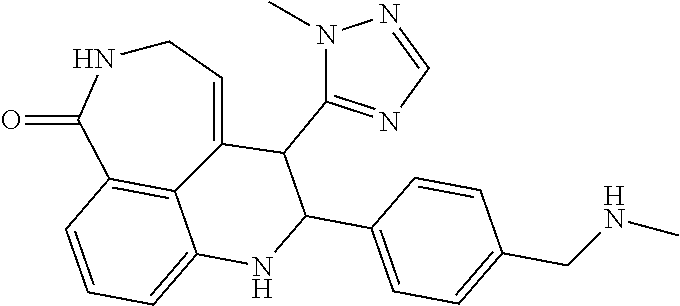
C1NC(=O)C2=C3C(=CC=C2)NC(C2=CC=C(CNC)C=C2)C(C2=NC=NN2C)C3=C1
